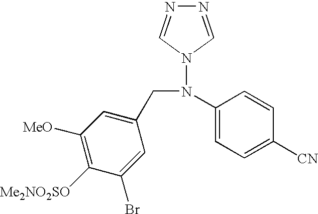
C1([MeO])=C([Me2NO2SO])C(Br)=CC(CN(C2=CC=C([CN])C=C2)N2C=NN=C2)=C1
